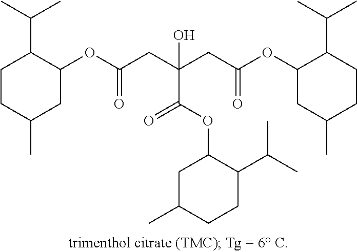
C1CC(C)CC(OC(CC(CC(OC2CC(C)CCC2C(C)C)=O)(C(OC2CC(C)CCC2C(C)C)=O)O)=O)C1C(C)C
